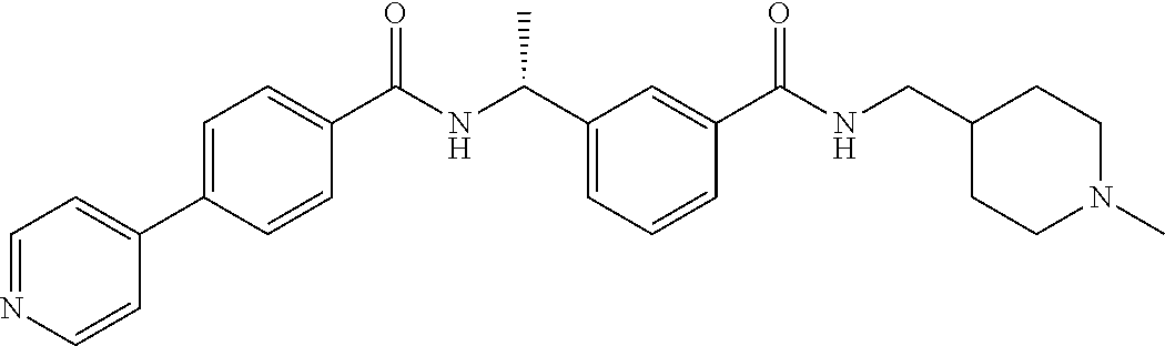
C1(C2=CC=NC=C2)=CC=C(C(NC(C2=CC=CC(C(NCC3CCN(C)CC3)=O)=C2)C)=O)C=C1
